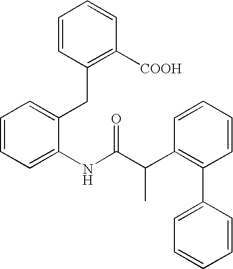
C1=CC=C(NC(C(C2=C(C3=CC=CC=C3)C=CC=C2)C)=O)C(CC2=C([COOH])C=CC=C2)=C1
